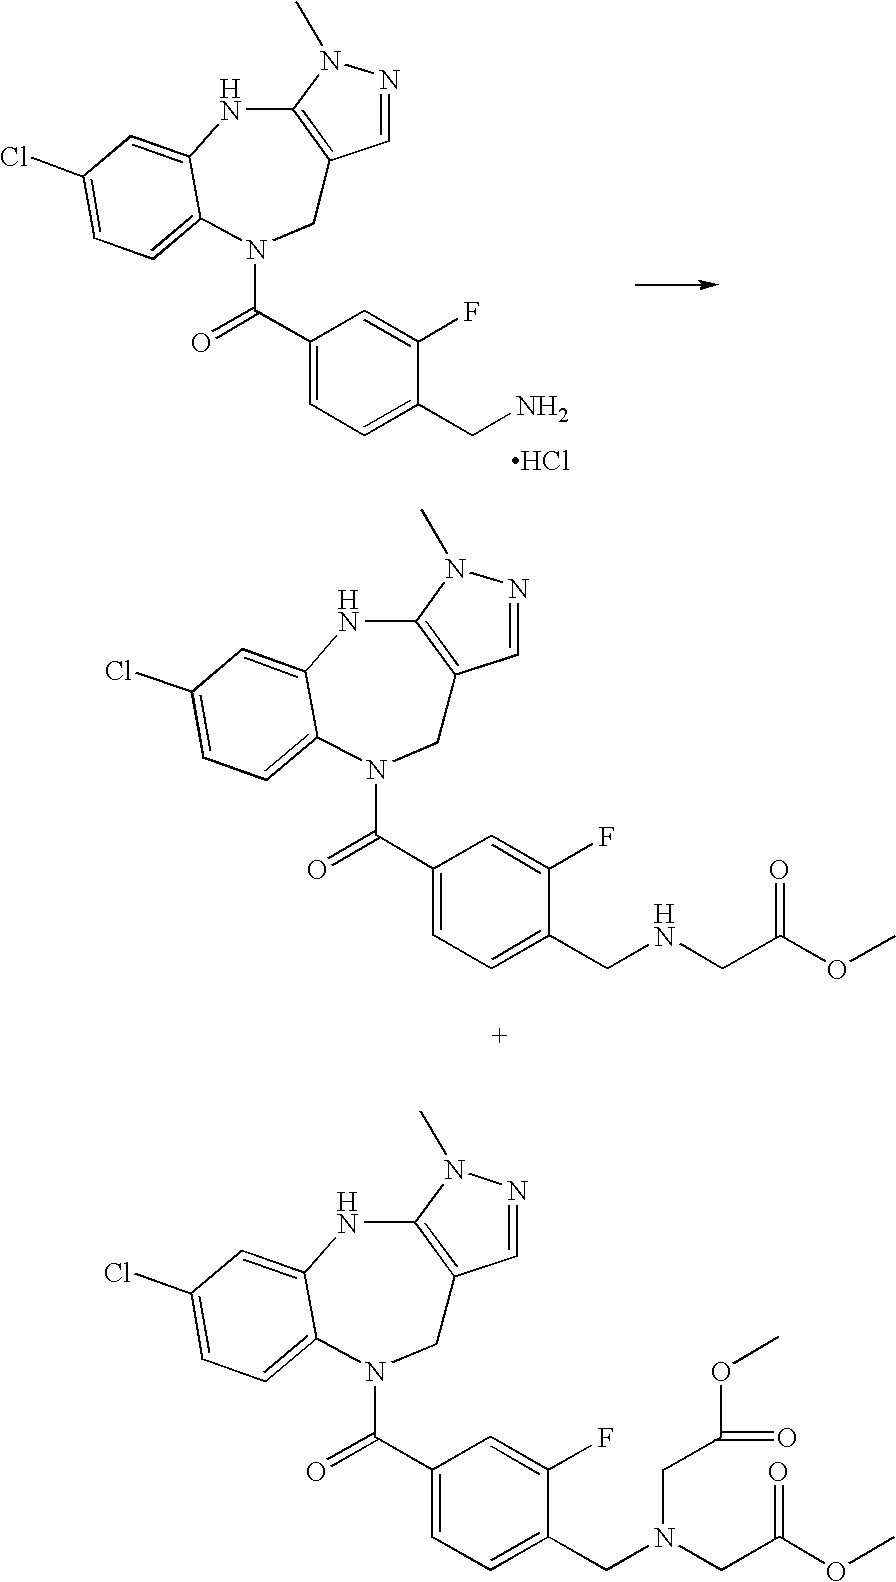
Cl.C1=NN(C)C2=C1CN(C(=O)C1=CC=C(CN)C(F)=C1)C1=CC=C(Cl)C=C1N2.C1=NN(C)C2=C1CN(C(=O)C1=CC=C(CNCC(OC)=O)C(F)=C1)C1=CC=C(Cl)C=C1N2.C1=NN(C)C2=C1CN(C(=O)C1=CC=C(CN(CC(OC)=O)CC(OC)=O)C(F)=C1)C1=CC=C(Cl)C=C1N2
